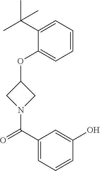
C1(OC2CN(C(C3=CC=CC(O)=C3)=O)C2)=CC=CC=C1C(C)(C)C
